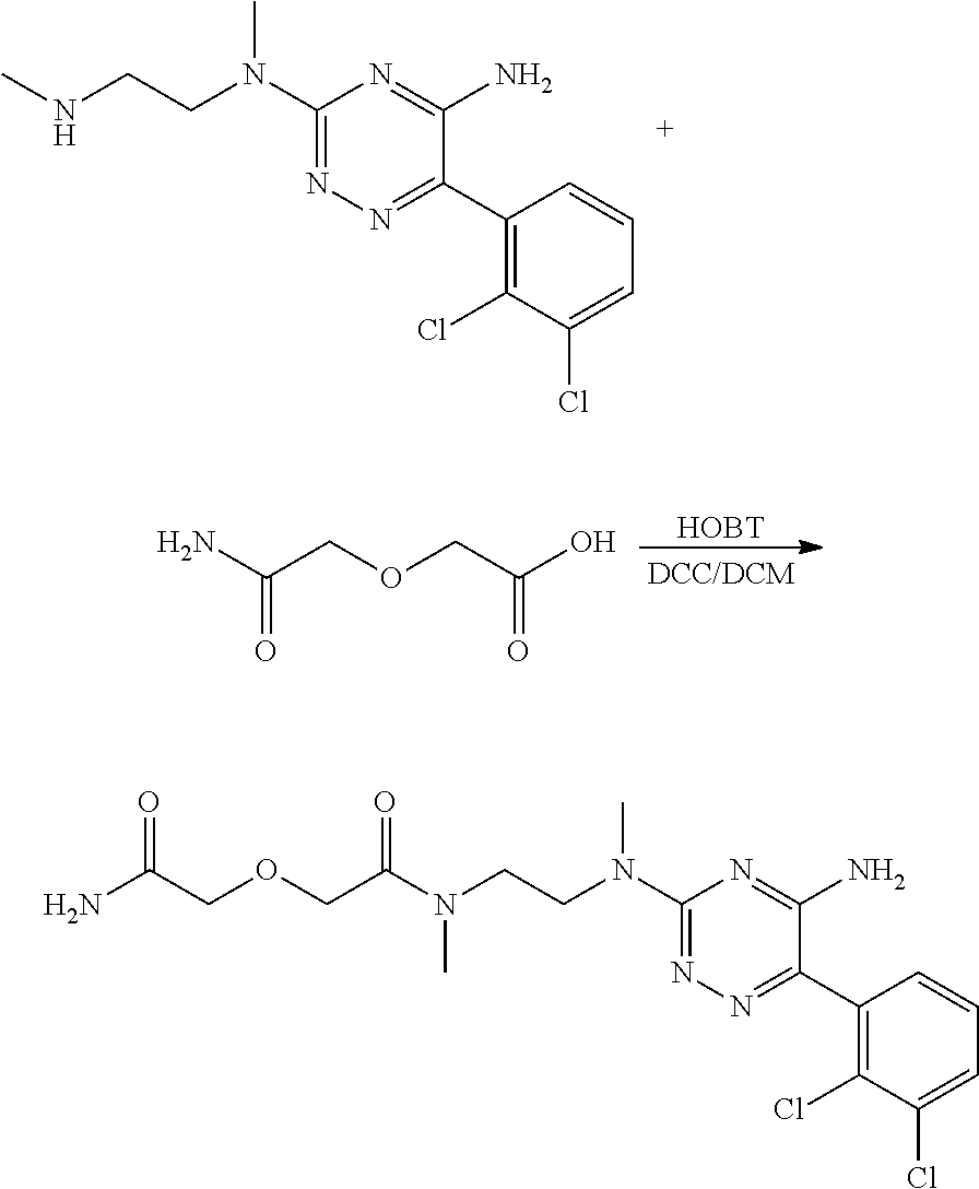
CNCCN(C1=NN=C(C2=C(Cl)C(Cl)=CC=C2)C(N)=N1)C.[HOBT].NC(COCC(=O)O)=O.C(OCC(N(CCN(C1=NN=C(C2=C(Cl)C(Cl)=CC=C2)C(N)=N1)C)C)=O)C(N)=O
